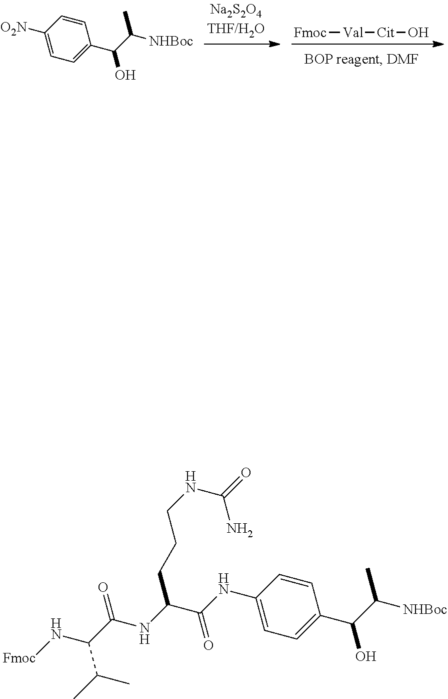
[Fmoc][Val][Cit]O.C1([O2N])=CC=C(C(O)C([NHBoc])C)C=C1.C1(NC(C(NC(C(N[Fmoc])C(C)C)=O)CCCNC(=O)N)=O)=CC=C(C(O)C([NHBoc])C)C=C1
